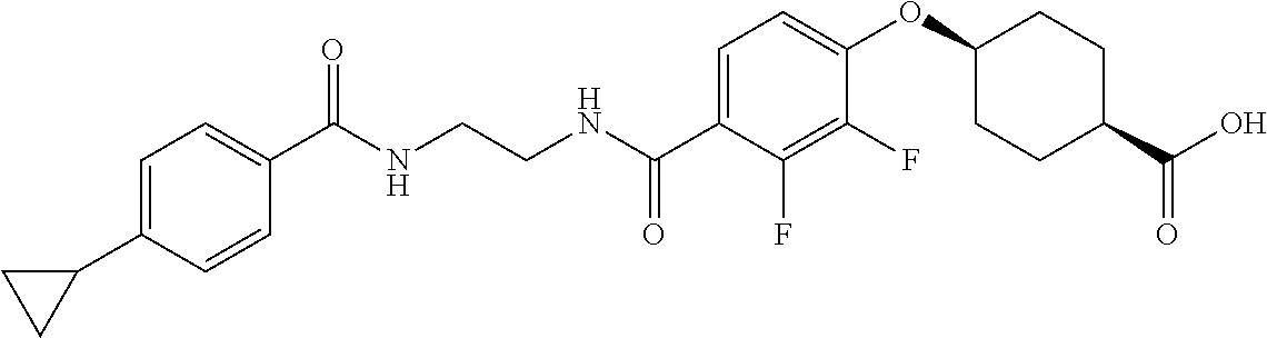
C1(C(NCCNC(C2=CC=C(OC3CCC(C(O)=O)CC3)C(F)=C2F)=O)=O)=CC=C(C2CC2)C=C1
